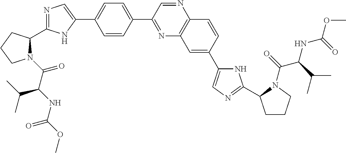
N1(C(C(NC(=O)OC)C(C)C)=O)C(C2=NC=C(C3=CC=C(C4=NC5=C(N=C4)C=CC(C4=CN=C(C6CCCN6C(C(NC(=O)OC)C(C)C)=O)N4)=C5)C=C3)N2)CCC1
